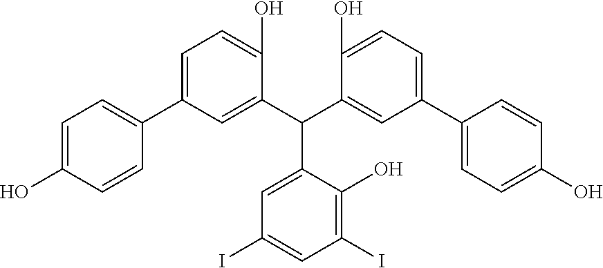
C1=C(O)C=CC(C2=CC=C(O)C(C(C3=CC(C4=CC=C(O)C=C4)=CC=C3O)C3=CC(I)=CC(I)=C3O)=C2)=C1
